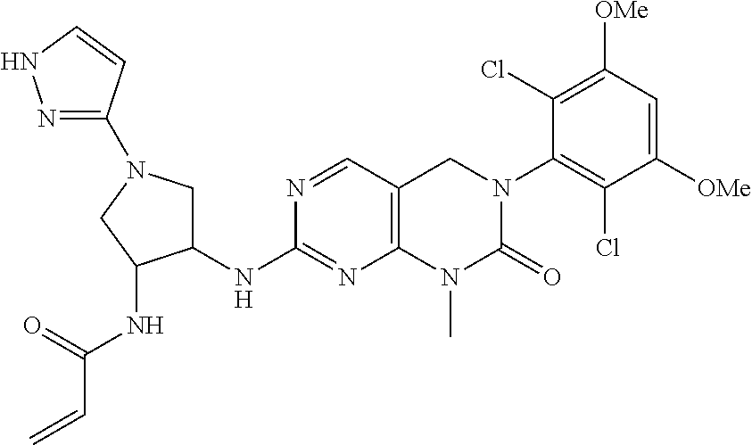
N1=CC2=C(N=C1NC1CN(C3=NNC=C3)CC1NC(C=C)=O)N(C)C(=O)N(C1=C(Cl)C([OMe])=CC([OMe])=C1Cl)C2
